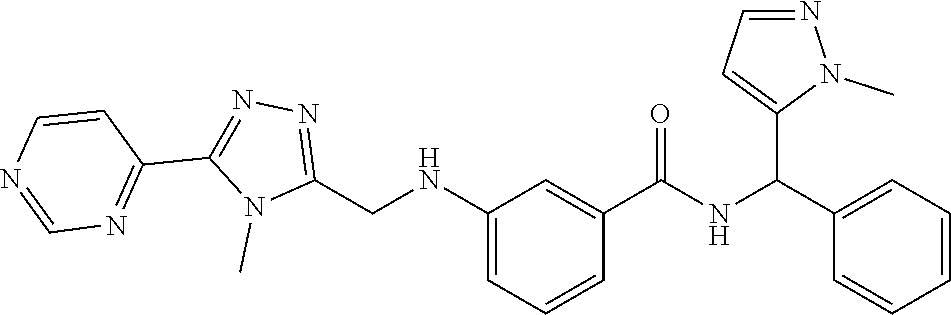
N1=C(CNC2=CC=CC(C(=O)NC(C3=CC=CC=C3)C3=CC=NN3C)=C2)N(C)C(C2=NC=NC=C2)=N1
